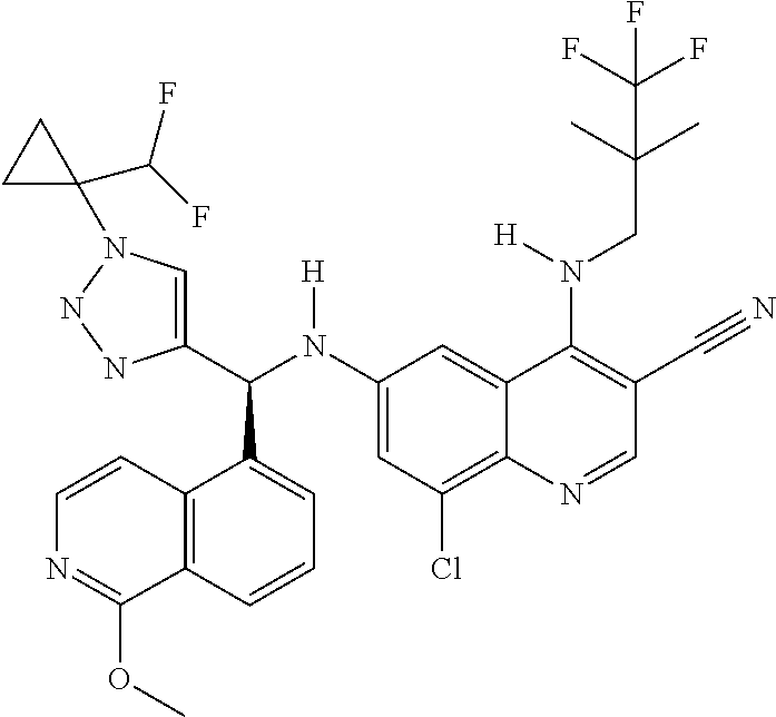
C1(N(C(C2=CN(C3(C(F)F)CC3)NN2)C2=CC=CC3=C2C=CN=C3OC)[H])=CC(Cl)=C2C(=C1)C(N(CC(C)(C)C(F)(F)F)[H])=C(C#N)C=N2
